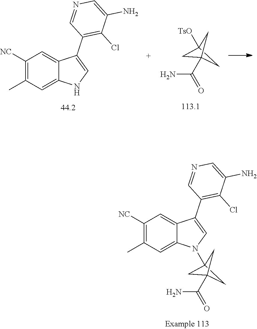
C1([NC])=C(C)C=C2C(=C1)C(C1=C(Cl)C(N)=CN=C1)=CN2.NC(=O)C12CC([TsO])(C1)C2.C1([NC])=C(C)C=C2C(=C1)C(C1=C(Cl)C(N)=CN=C1)=CN2C12CC(C(N)=O)(C1)C2
